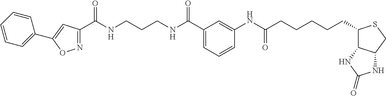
C1(C(NCCCNC(C2=CC=CC(NC(CCCCCC3C4C(CS3)NC(=O)N4)=O)=C2)=O)=O)=NOC(C2=CC=CC=C2)=C1
